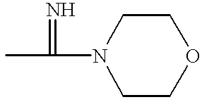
CC(N1CCOCC1)=N
